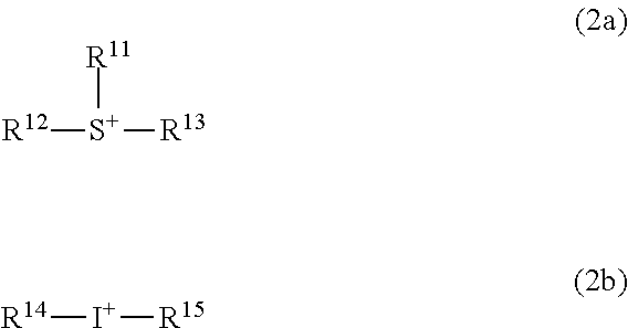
[R11][S+]([R12])[R13].[I+]([R14])[R15]
